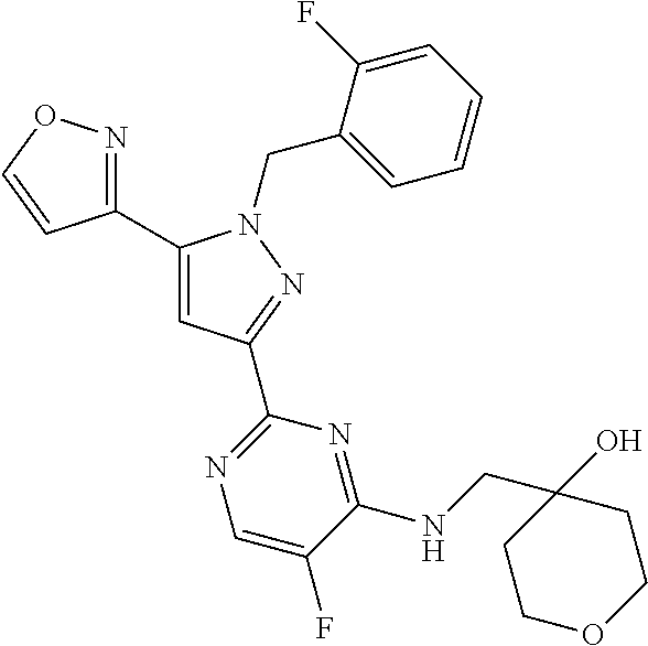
C1(C2=NOC=C2)=CC(C2=NC=C(F)C(NCC3(O)CCOCC3)=N2)=NN1CC1=CC=CC=C1F
